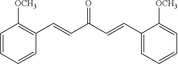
C1=CC=CC(C=CC(C=CC2=CC=CC=C2[OCH3])=O)=C1[OCH3]
